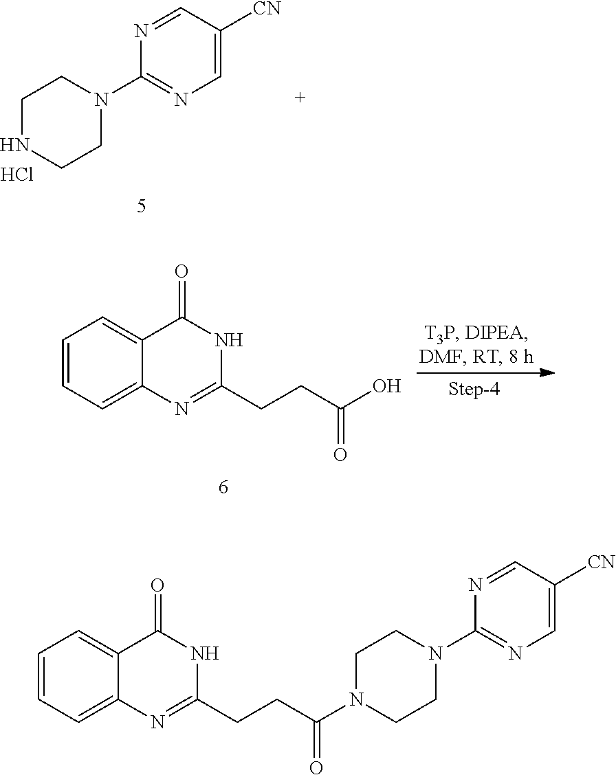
C1=CC=C2C(=C1)C(=O)NC(CCC(=O)N1CCN(C3=NC=C([CN])C=N3)CC1)=N2.N1=CC([CN])=CN=C1N1CCNCC1.Cl.C1=CC=C2C(=C1)C(=O)NC(CCC(O)=O)=N2
